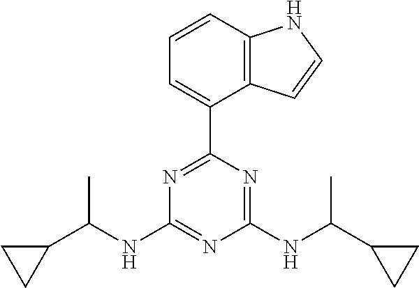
N1=C(C2=CC=CC3=C2C=CN3)N=C(NC(C2CC2)C)N=C1NC(C1CC1)C
